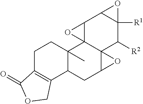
C1C2=C(C3C(C)(C1)C14C5(C(C3)O5)C([R2])C3([R1])C(C1O4)O3)COC2=O
